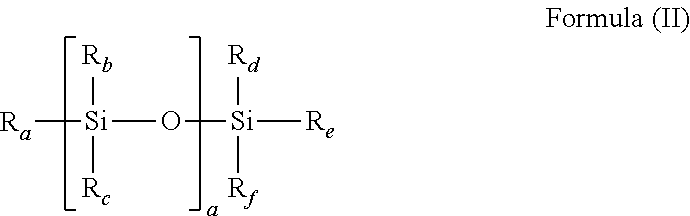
[Ra][Si](O[Si]([Re])([Rf])[Rd])([Rc])[Rb]
